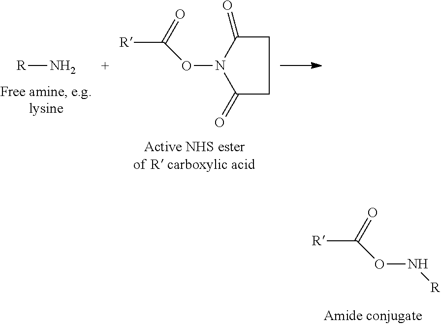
[R]N.[R]C(=O)ON1C(=O)CCC1=O.[R]C(=O)ON[R]
